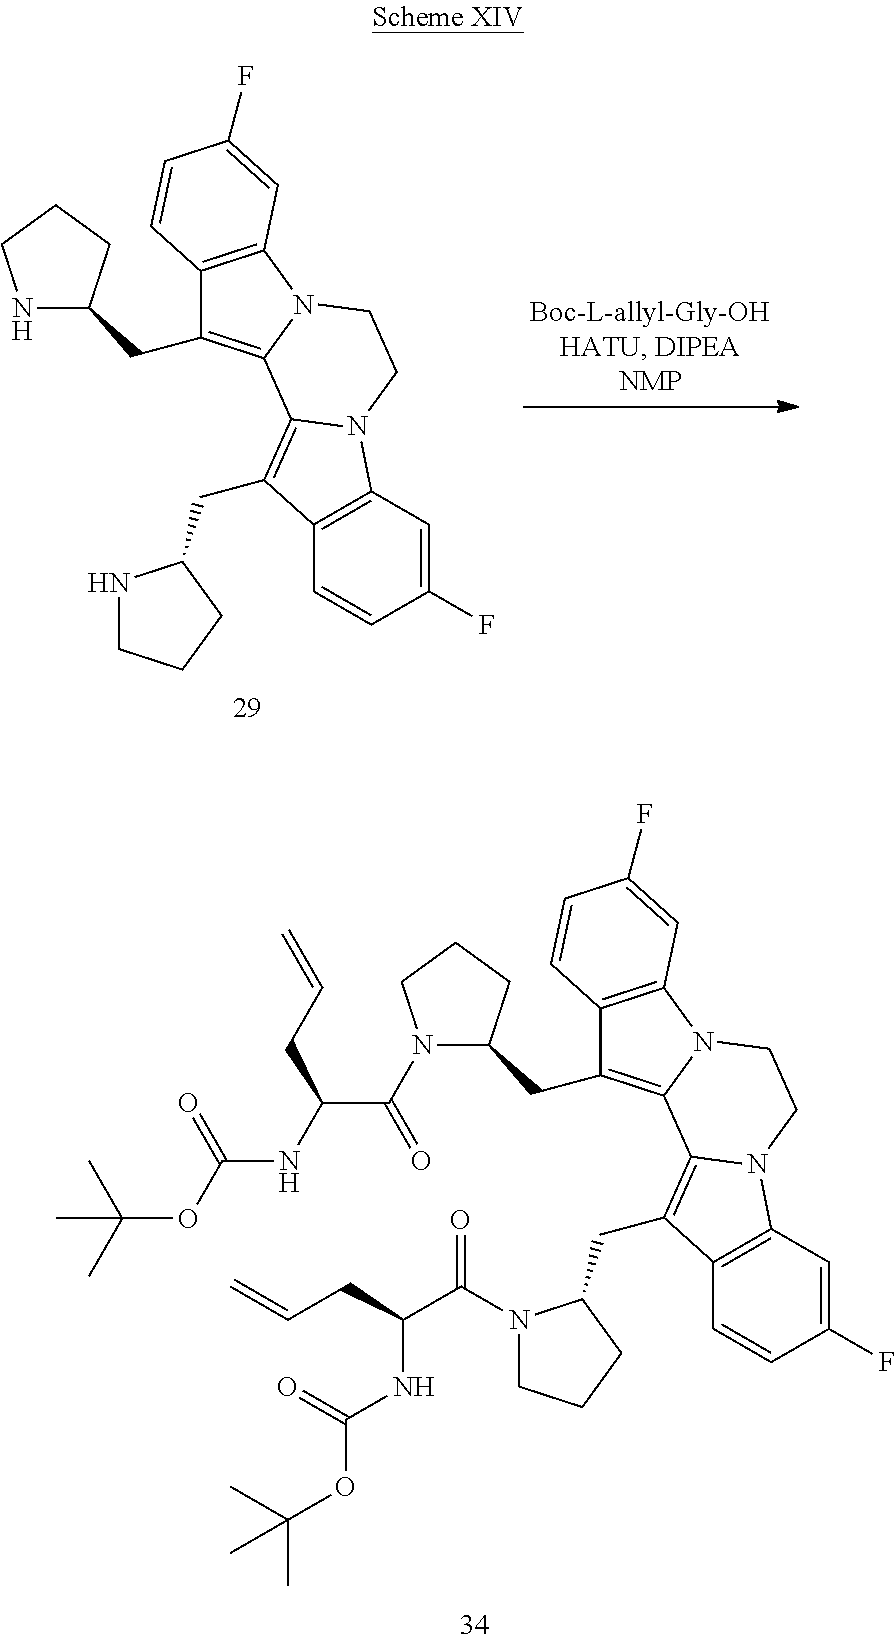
N1C(CC2=C3N(C4=C2C=CC(F)=C4)CCN2C3=C(CC3NCCC3)C3=C2C=C(F)C=C3)CCC1.N1(C(=O)C(NC(OC(C)(C)C)=O)CC=C)C(CC2=C3N(C4=C2C=CC(F)=C4)CCN2C3=C(CC3N(C(C(CC=C)NC(OC(C)(C)C)=O)=O)CCC3)C3=C2C=C(F)C=C3)CCC1
